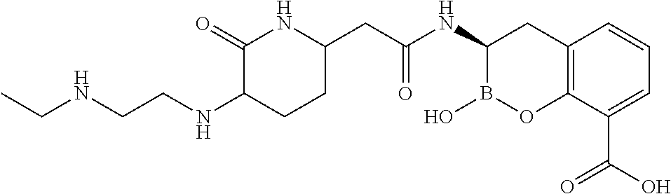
C1(=O)C(NCCNCC)CCC(CC(NC2B(O)OC3=C(C2)C=CC=C3C(O)=O)=O)N1
